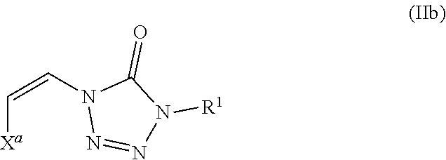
C([Xa])=CN1N=NN([R1])C1=O
